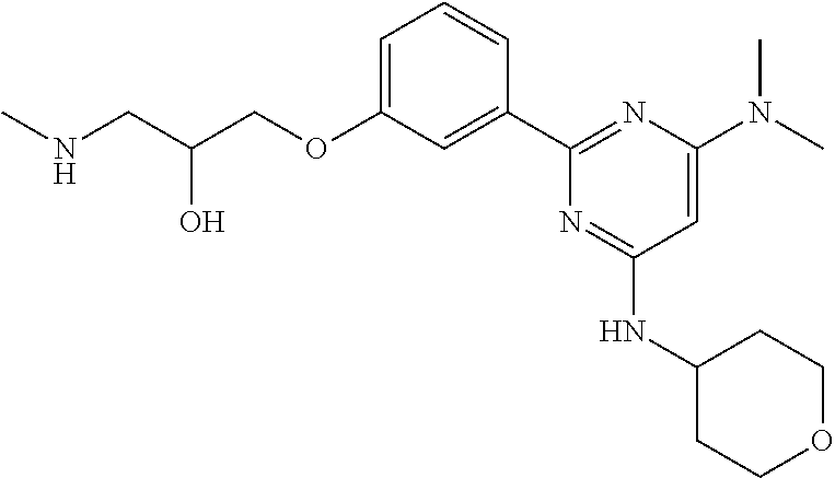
C1=C(OCC(CNC)O)C=C(C2=NC(N(C)C)=CC(NC3CCOCC3)=N2)C=C1
